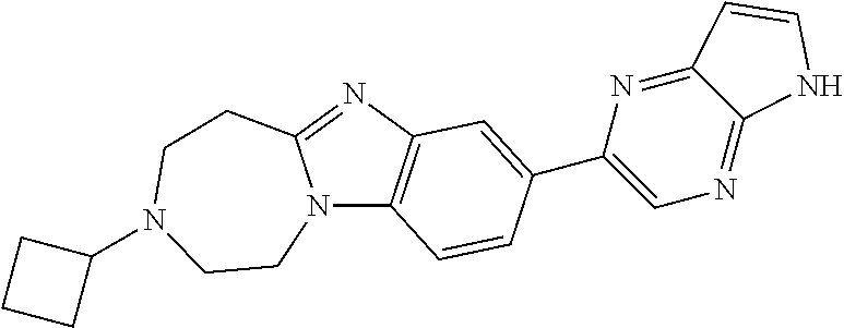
N12C3=C(N=C1CCN(C1CCC1)CC2)C=C(C1=CN=C2C(=N1)C=CN2)C=C3
